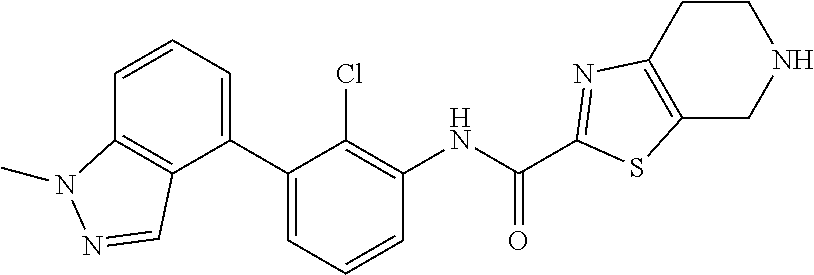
C1(C2=CC=CC3=C2C=NN3C)=CC=CC(NC(C2=NC3=C(CNCC3)S2)=O)=C1Cl
